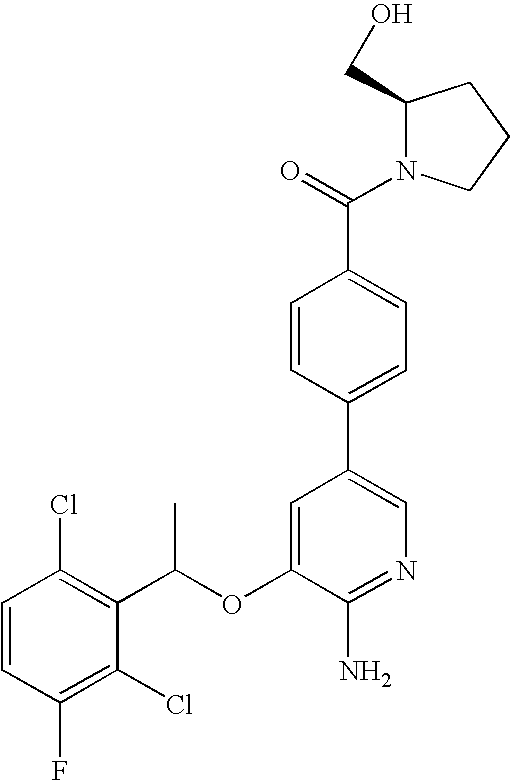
C1=CC(Cl)=C(C(OC2=CC(C3=CC=C(C(=O)N4C(CO)CCC4)C=C3)=CN=C2N)C)C(Cl)=C1F
